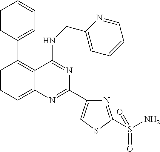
C1(C2=C3C(=CC=C2)N=C(C2=CSC(S(N)(=O)=O)=N2)N=C3NCC2=CC=CC=N2)=CC=CC=C1
